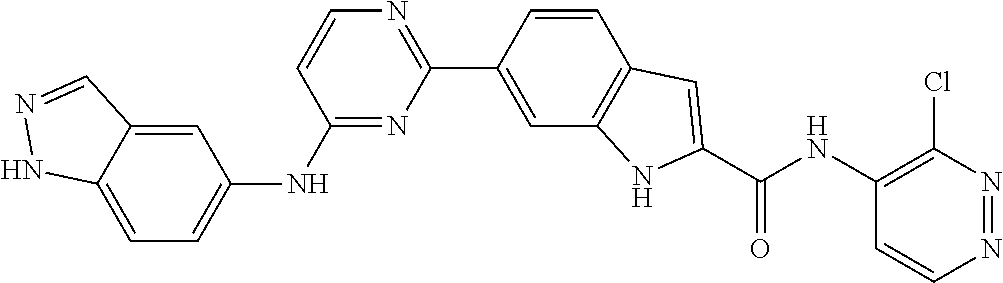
C1(NC2=CC=C3C(=C2)C=NN3)=NC(C2=CC3=C(C=C2)C=C(C(NC2=C(Cl)N=NC=C2)=O)N3)=NC=C1
